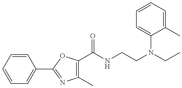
C1=CC=CC(C2=NC(C)=C(C(=O)NCCN(C3=CC=CC=C3C)CC)O2)=C1
